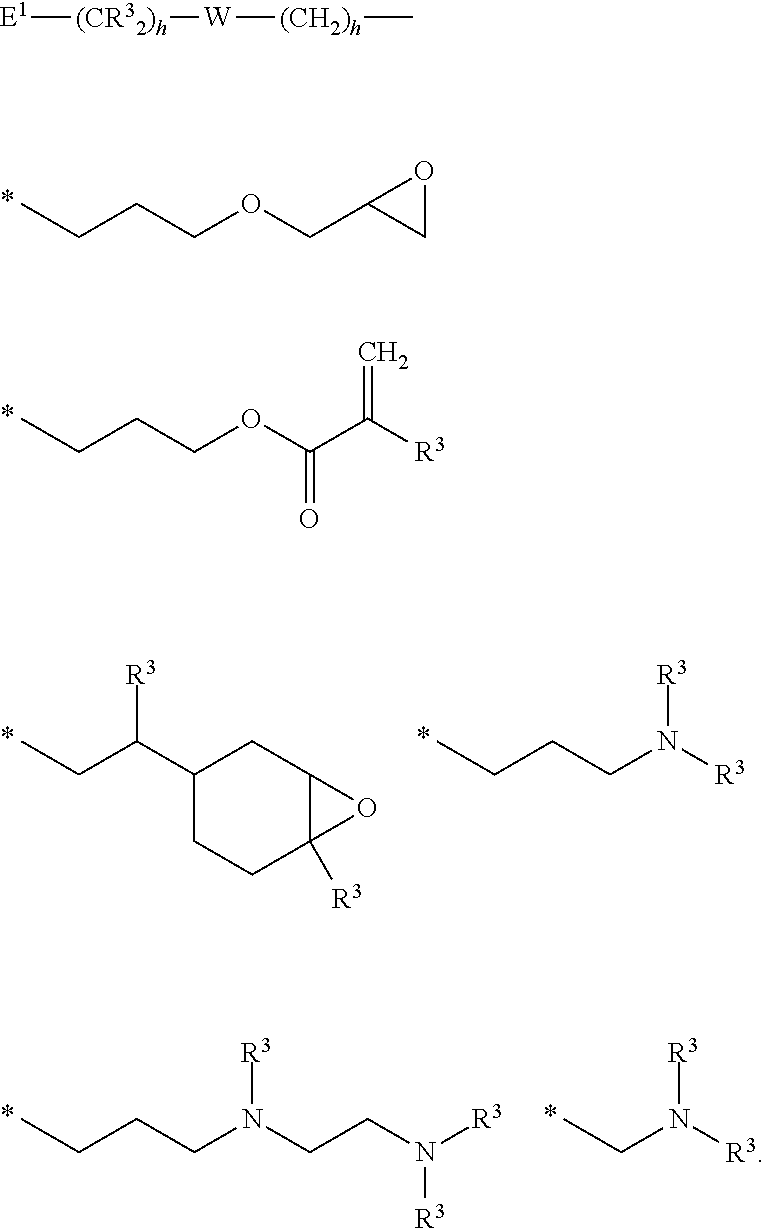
CCCCOCC1CO1.CCCCOC(C([R3])=C)=O.CCCCN([R3])[R3].CCC(C1CCC2([R3])C(C1)O2)[R3].CCCCN(CCN([R3])[R3])[R3].CCN([R3])[R3].[E1][(CR32)h][W][(CH2)h]C
